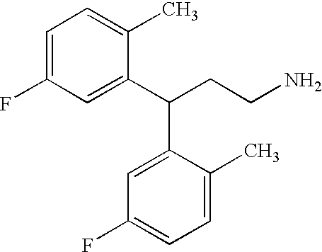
C1=C(F)C=C(C(C2=CC(F)=CC=C2C)CCN)C(C)=C1
